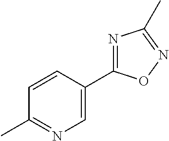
C1=CC(C2=NC(C)=NO2)=CN=C1C
